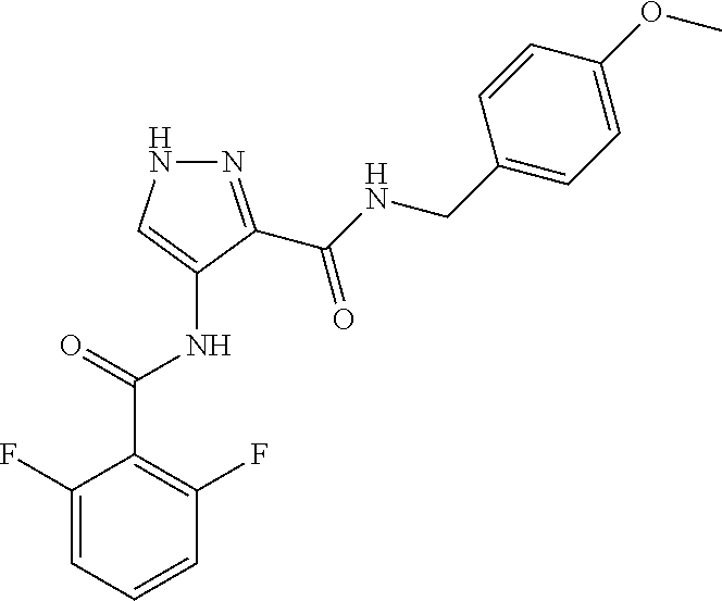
N1=C(C(NCC2=CC=C(OC)C=C2)=O)C(NC(C2=C(F)C=CC=C2F)=O)=CN1
